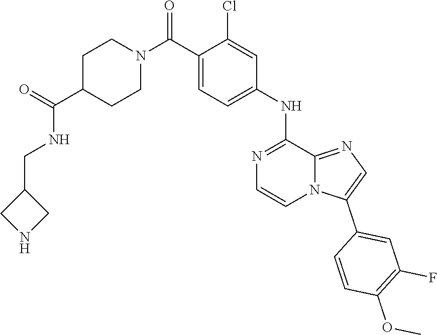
C1(Cl)=CC(NC2=NC=CN3C2=NC=C3C2=CC(F)=C(OC)C=C2)=CC=C1C(N1CCC(C(NCC2CNC2)=O)CC1)=O
